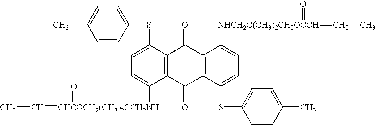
CC1=CC=C(SC2=CC=C([CHCOCH2(CH3)2CCH2NH](=CC)=O)C3=C2C(=O)C2=C(C3=O)C(SC3=CC=C(C)C=C3)=CC=C2[NHCH2C(CH3)2CH2OCCH](=CC)=O)C=C1
